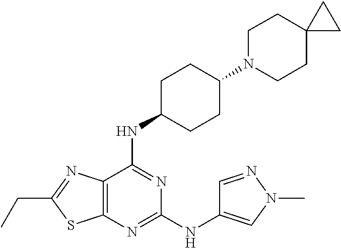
C1(NC2=CN(C)N=C2)=NC2=C(C(NC3CCC(N4CCC5(CC4)CC5)CC3)=N1)N=C(CC)S2
